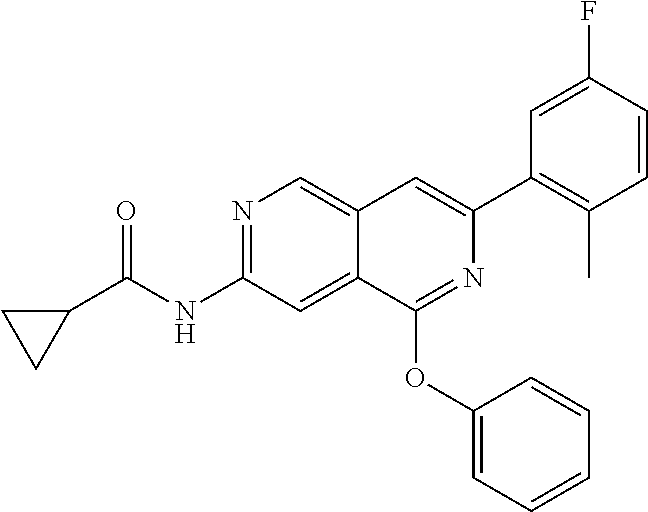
N1=C(NC(C2CC2)=O)C=C2C(=C1)C=C(C1=C(C)C=CC(F)=C1)N=C2OC1=CC=CC=C1
